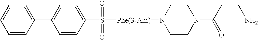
C1(C2=CC=CC=C2)=CC=C(S([Phe(3-Am)]N2CCN(C(CCN)=O)CC2)(=O)=O)C=C1
